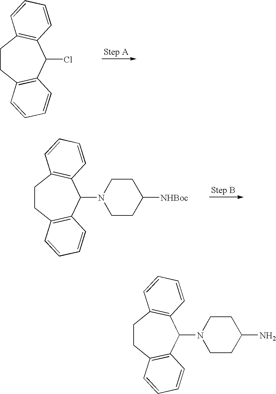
C1CC2=C(C(Cl)C3=C1C=CC=C3)C=CC=C2.C1CC2=C(C(N3CCC([NHBoc])CC3)C3=C1C=CC=C3)C=CC=C2.C1CC2=C(C(N3CCC(N)CC3)C3=C1C=CC=C3)C=CC=C2
